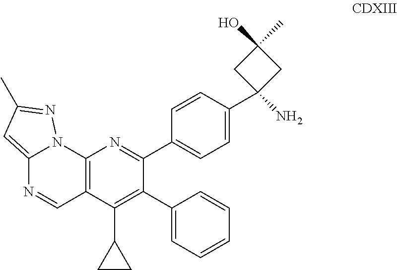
C12=CC(C)=NN1C1=C(C=N2)C(C2CC2)=C(C2=CC=CC=C2)C(C2=CC=C(C3(N)CC(C)(O)C3)C=C2)=N1
